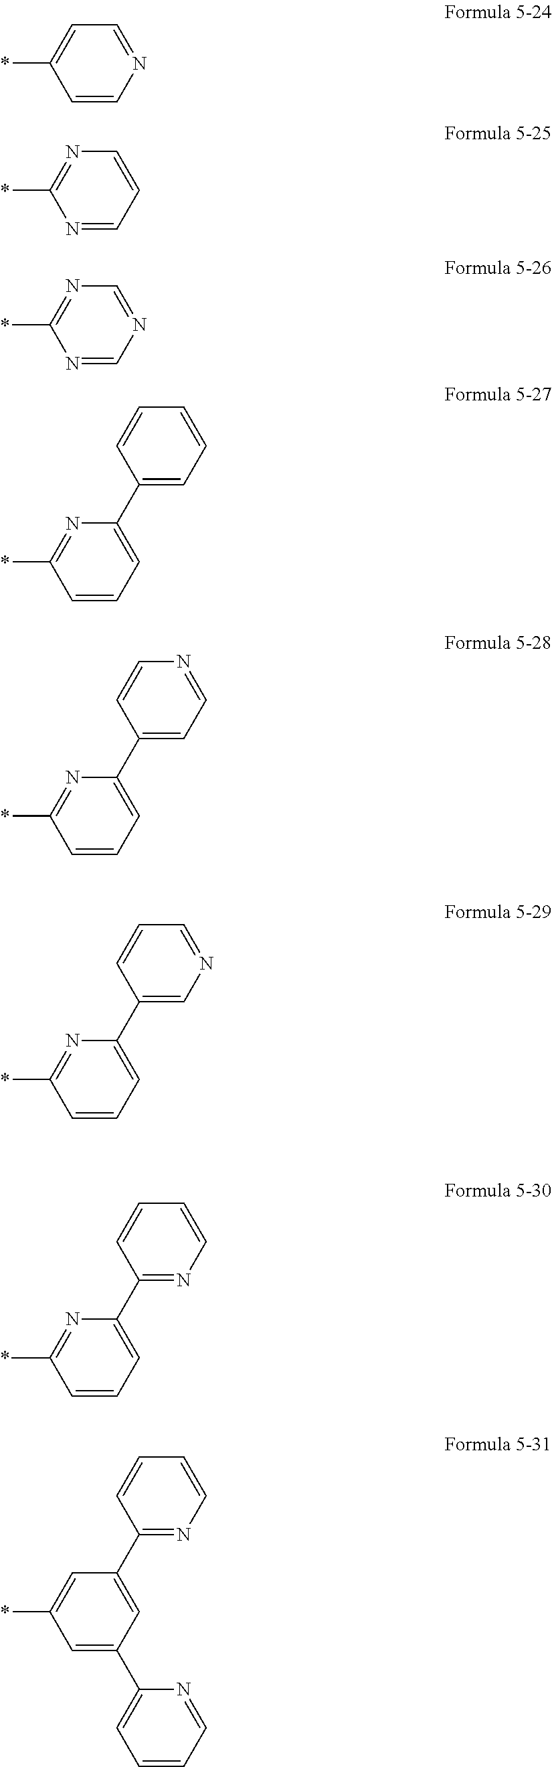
N1=CC=C(*)C=C1.C1=CN=C(*)N=C1.N1=CN=C(*)N=C1.C1=C(C2=CC=CC=C2)N=C(*)C=C1.C1=C(C2=CC=NC=C2)N=C(*)C=C1.C1=C(C2=CN=CC=C2)N=C(*)C=C1.C1=C(C2=NC=CC=C2)N=C(*)C=C1.C1=C(C2=NC=CC=C2)C=C(*)C=C1C1=CC=CC=N1
